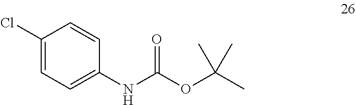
C1(Cl)=CC=C(NC(OC(C)(C)C)=O)C=C1
